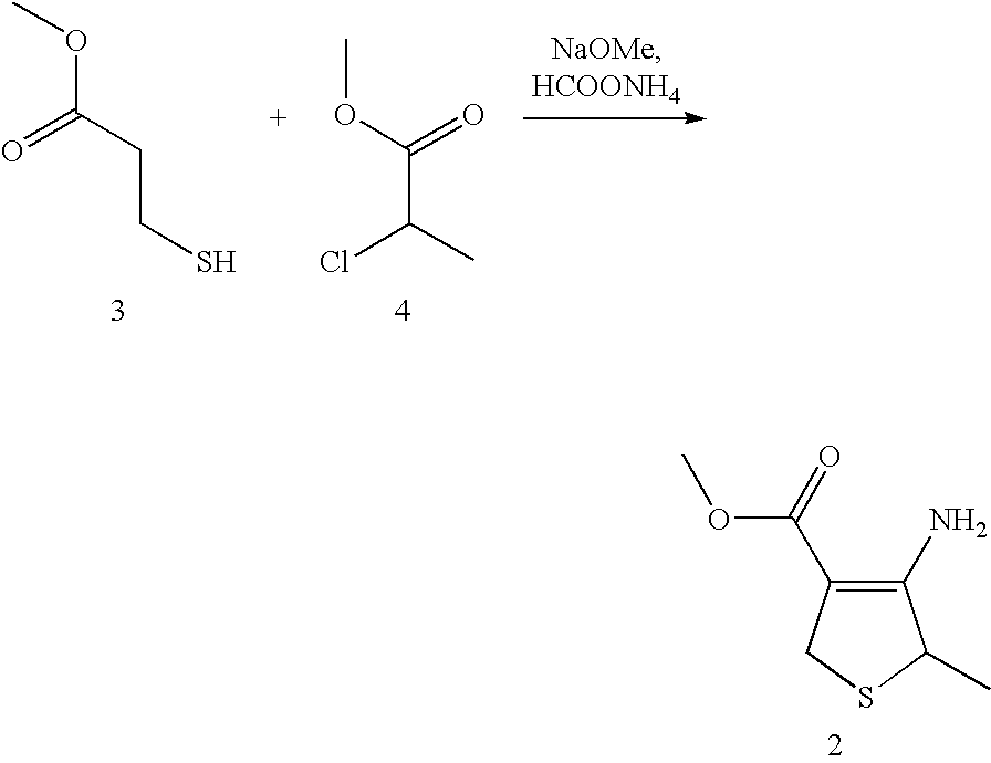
COC(CCS)=O.O(C(C(C)Cl)=O)C.C1(N)=C(C(OC)=O)CSC1C
